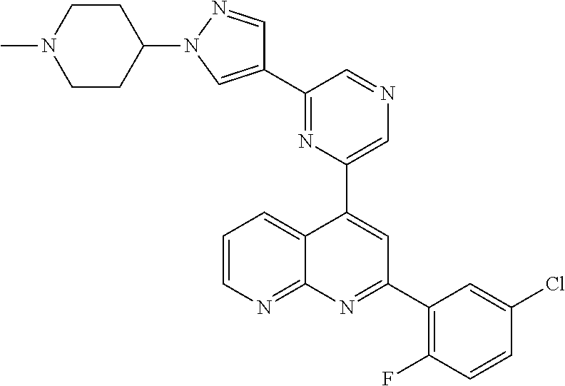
N1=C(C2=CN(C3CCN(C)CC3)N=C2)C=NC=C1C1=CC(C2=C(F)C=CC(Cl)=C2)=NC2=NC=CC=C12
